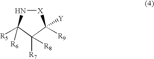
[X]1NC([R5])([R6])C([R7])([R8])C1([Y])[R9]
